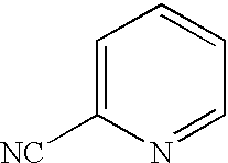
C1=C([NC])N=CC=C1
